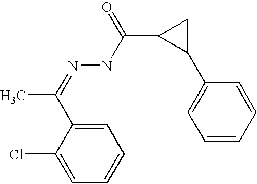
C1=C(C(=NNC(C2C(C3=CC=CC=C3)C2)=O)C)C(Cl)=CC=C1
